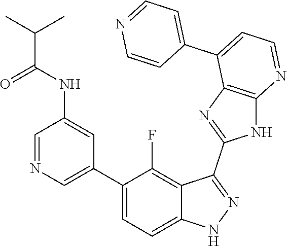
C1=NC=C(C2=CC=C3C(=C2F)C(C2=NC4=C(N2)N=CC=C4C2=CC=NC=C2)=NN3)C=C1NC(C(C)C)=O
